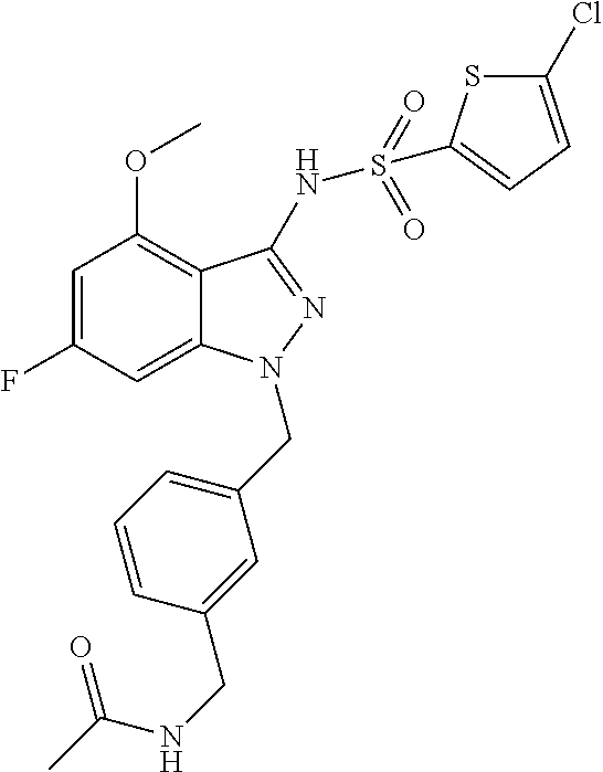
C1(OC)=C2C(=CC(F)=C1)N(CC1=CC=CC(CNC(=O)C)=C1)N=C2NS(C1=CC=C(Cl)S1)(=O)=O
